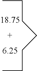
[18.75].[6.25].CCCCCCC
